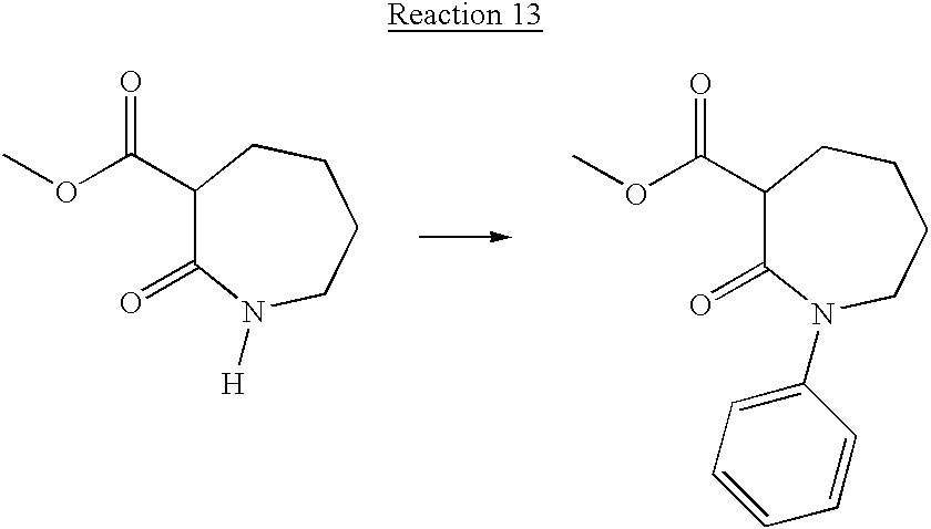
C1(C(OC)=O)C(=O)N(C2=CC=CC=C2)CCCC1.C1(C(OC)=O)C(=O)N([H])CCCC1
